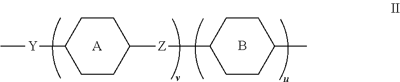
[A].C1CC([Z]C2CCC(C)CC2)CCC1[Y]C.B
